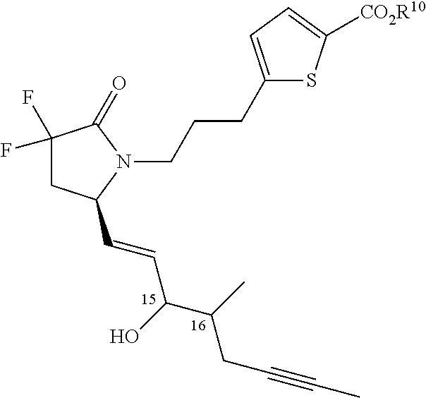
C(CCN1C(=O)C(F)(F)CC1C=CC(C(CC#CC)C)O)C1=CC=C([CO2R10])S1
